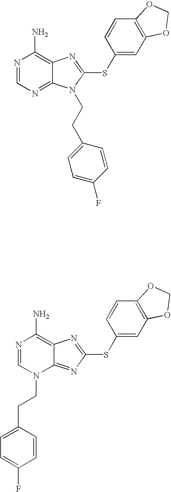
N1=CN(CCC2=CC=C(F)C=C2)C2=NC(SC3=CC4=C(C=C3)OCO4)=NC2=C1N.N1=CN=C2C(=C1N)N=C(SC1=CC3=C(C=C1)OCO3)N2CCC1=CC=C(F)C=C1
